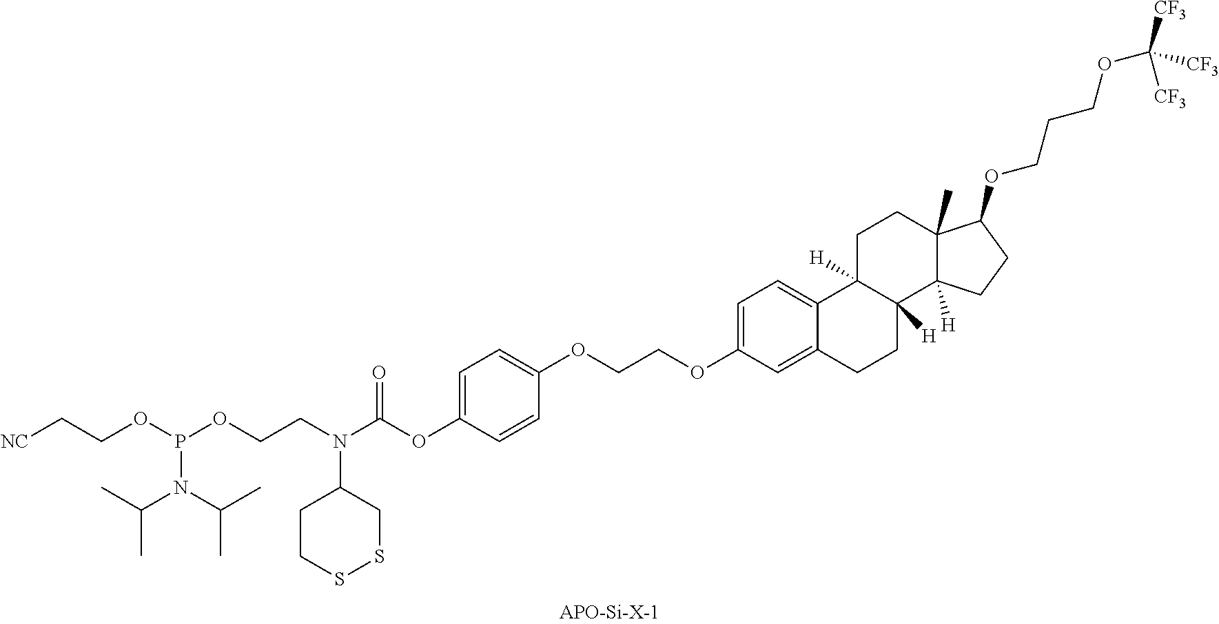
C1=C(OC(=O)N(CCOP(N(C(C)C)C(C)C)OCC[NC])C2CCSSC2)C=CC(OCCOC2=CC=C3C(=C2)CCC2([H])C3([H])CCC3(C)C2([H])CCC3OCCCOC([CF3])([CF3])[CF3])=C1
